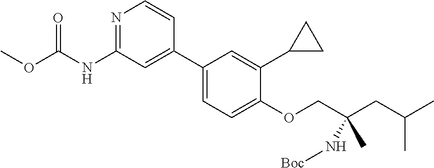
C1(C2=CC=C(OCC(CC(C)C)(N[Boc])C)C(C3CC3)=C2)=CC(NC(OC)=O)=NC=C1
